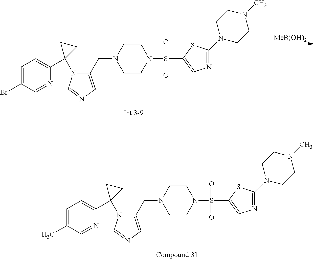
C1=C(C)C=NC(C2(N3C(CN4CCN(S(C5=CN=C(N6CCN(C)CC6)S5)(=O)=O)CC4)=CN=C3)CC2)=C1.C1=C(Br)C=NC(C2(N3C(CN4CCN(S(C5=CN=C(N6CCN(C)CC6)S5)(=O)=O)CC4)=CN=C3)CC2)=C1.[MeB(OH)2]
